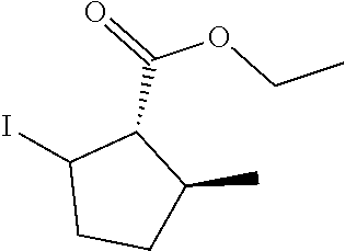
CCOC(=O)C1C(I)CCC1C
